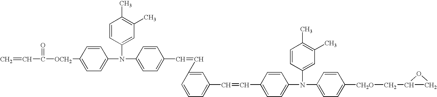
C=CC(=O)[OCH2]C1=CC=C(N(C2=CC(C)=C(C)C=C2)C2=CC=C(C=CC3=CC(C=CC4=CC=C(N(C5=CC(C)=C(C)C=C5)C5=CC=C([CH2O]CC6CO6)C=C5)C=C4)=CC=C3)C=C2)C=C1
